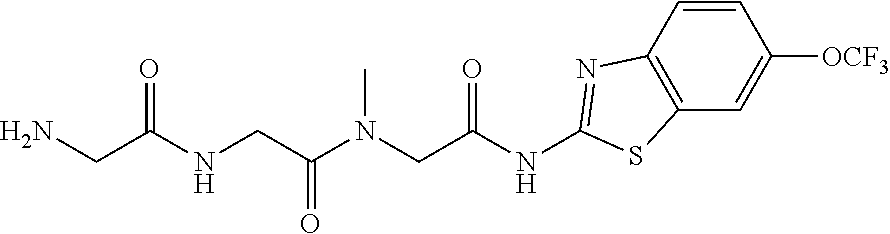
C(CN(C(CNC(CN)=O)=O)C)(NC1=NC2=C(C=C([OCF3])C=C2)S1)=O
